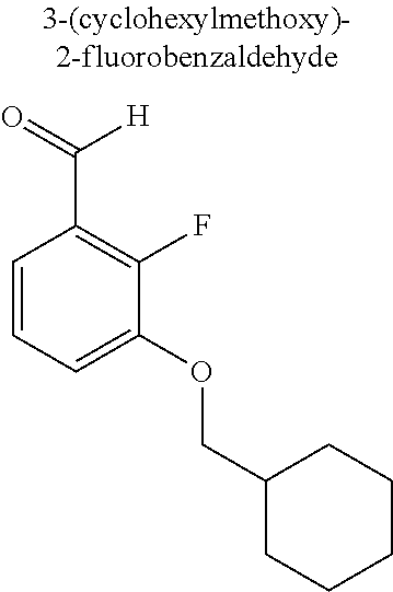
C1=CC=C(OCC2CCCCC2)C(F)=C1C(=O)[H]
